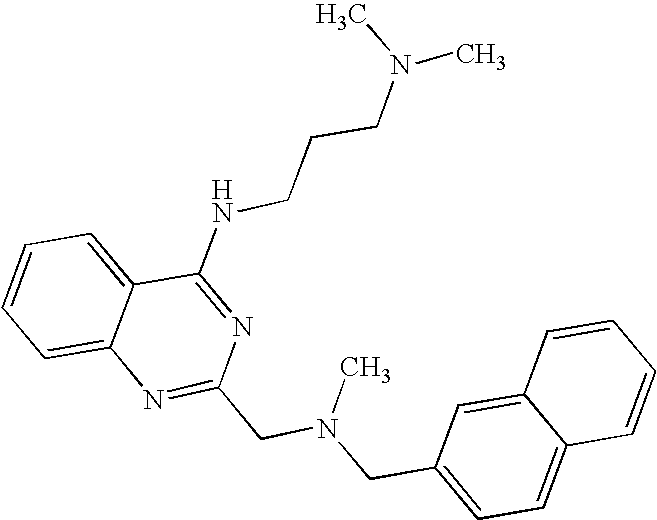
C1=CC=C2C(=C1)N=C(CN(CC1=CC=C3C(=C1)C=CC=C3)C)N=C2NCCCN(C)C
